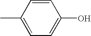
CC1=CC=C(O)C=C1
